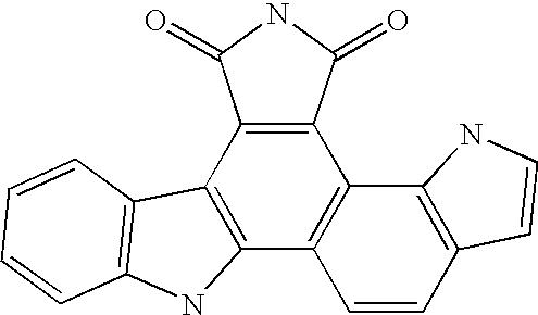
C12=C(C3=C(C4=C1C1=C(N4)C=CC=C1)C=CC1=C3NC=C1)C(=O)NC2=O
